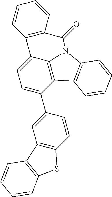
C1=C(C2=CC3=C(C=C2)SC2=C3C=CC=C2)C2=C3C(=C1)C1=C(C=CC=C1)C(=O)N3C1=C2C=CC=C1
